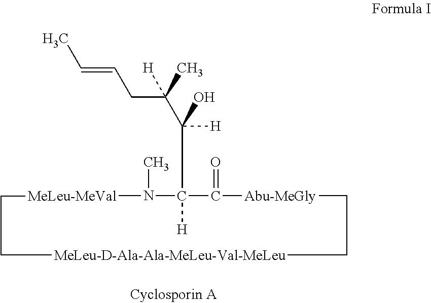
CC=CCC(C([H])(O)C1([H])C(=O)[Abu-MeGly]CC[MeLeu-D-Ala-Ala-MeLeu-Val-MeLeu]CC[MeLeu-MeVal]N1C)([H])C
